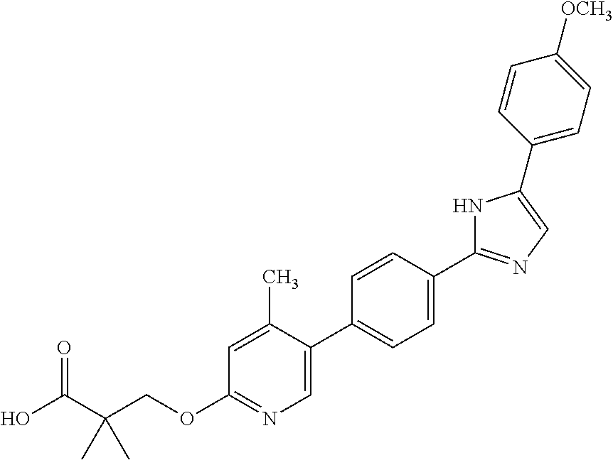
OC(C(COC1=NC=C(C2=CC=C(C3=NC=C(C4=CC=C([OCH3])C=C4)N3)C=C2)C(C)=C1)(C)C)=O
